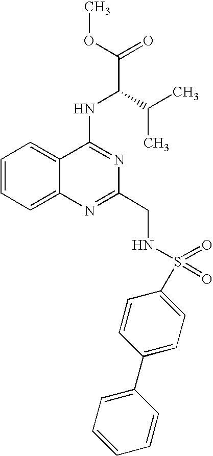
C12=CC=CC=C1N=C(CNS(=O)(=O)C1=CC=C(C3=CC=CC=C3)C=C1)N=C2NC(C(=O)OC)C(C)C
